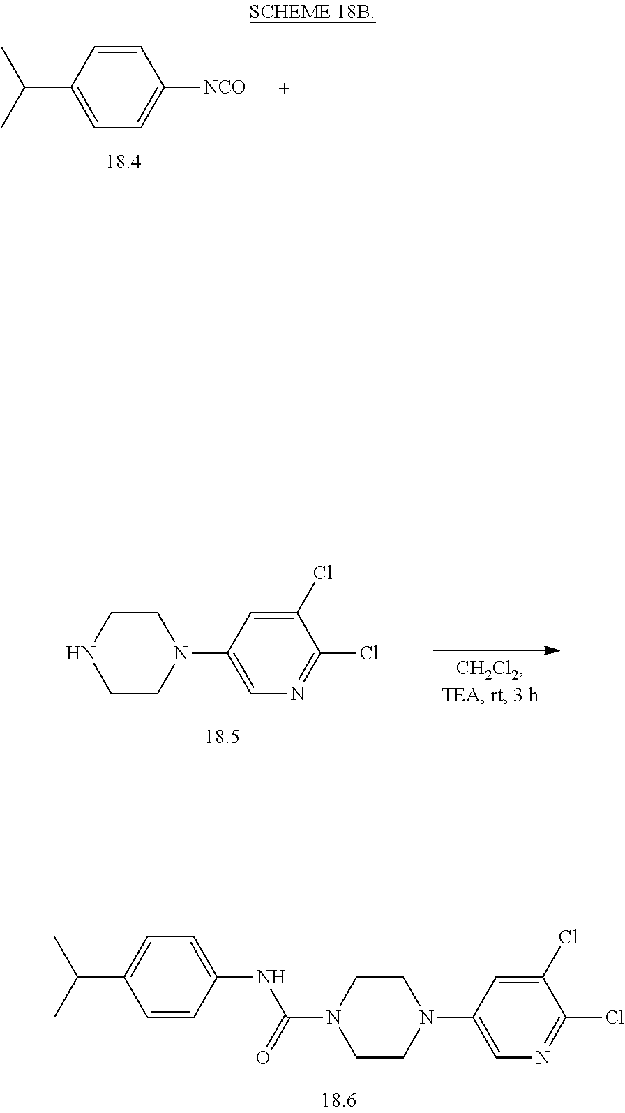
C1=CC(C(C)C)=CC=C1[NCO].C1(Cl)=CC(N2CCNCC2)=CN=C1Cl.C1(Cl)=CC(N2CCN(C(NC3=CC=C(C(C)C)C=C3)=O)CC2)=CN=C1Cl
